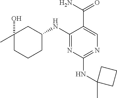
C1(C)(O)CCCC(NC2=NC(NC3(C)CCC3)=NC=C2C(N)=O)C1
